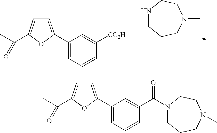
N1CCCN(C)CC1.C1(C2=CC=C(C(C)=O)O2)=CC=CC([CO2H])=C1.C1(C2=CC=C(C(C)=O)O2)=CC=CC(C(N2CCCN(C)CC2)=O)=C1
